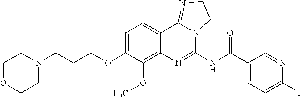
C1OCCN(CCCOC2=CC=C3C(=C2OC)N=C(NC(C2=CC=C(F)N=C2)=O)N2C3=NCC2)C1
